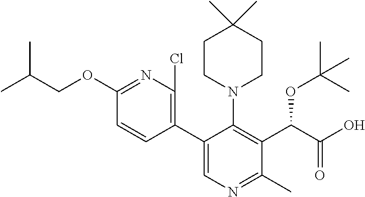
C1(OCC(C)C)=NC(Cl)=C(C2=CN=C(C)C(C(C(O)=O)OC(C)(C)C)=C2N2CCC(C)(C)CC2)C=C1
